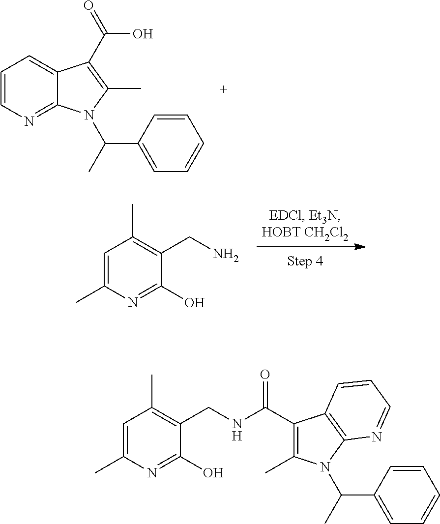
C1=CN=C2C(=C1)C(C(O)=O)=C(C)N2C(C1=CC=CC=C1)C.C1=C(C)N=C(O)C(CN)=C1C.C1=C(C)N=C(O)C(CNC(=O)C2=C(C)N(C(C3=CC=CC=C3)C)C3=C2C=CC=N3)=C1C
